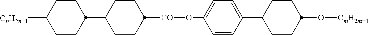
C1(O[CO]C2CCC(C3CCC([CnH2n+1])CC3)CC2)=CC=C(C2CCC(O[CmH2m+1])CC2)C=C1
